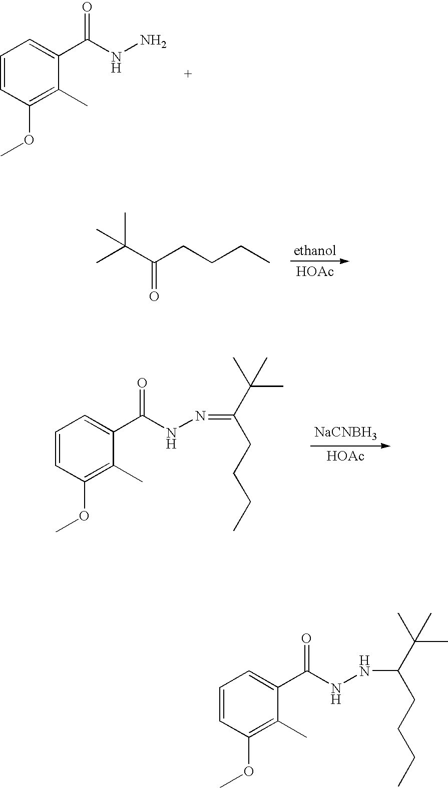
C1=CC(OC)=C(C)C(C(NN)=O)=C1.[HOAc].CC(C)(C)C(CCCC)=O.[NaCNBH3].[HOAc].C1=CC(OC)=C(C)C(C(NN=C(C(C)(C)C)CCCC)=O)=C1.C1=CC(OC)=C(C)C(C(NNC(C(C)(C)C)CCCC)=O)=C1
